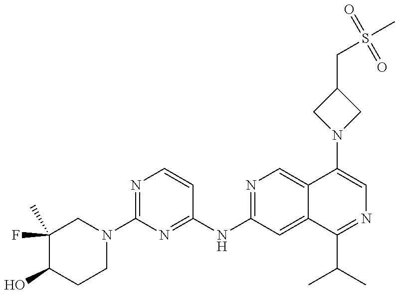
C1(F)(C)C(O)CCN(C2=NC=CC(NC3=NC=C4C(=C3)C(C(C)C)=NC=C4N3CC(CS(C)(=O)=O)C3)=N2)C1
